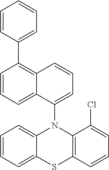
C1=CC2=C(C3=CC=CC=C3)C=CC=C2C(N2C3=CC=CC=C3SC3=C2C(Cl)=CC=C3)=C1
